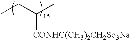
CCC(C)[CONHC(CH3)2CH2So3Na]
